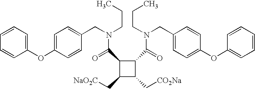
C1=CC=C(OC2=CC=C(CN(C(=O)C3C(C[NaO2C])C(C[CO2Na])C3C(N(CCC)CC3=CC=C(OC4=CC=CC=C4)C=C3)=O)CCC)C=C2)C=C1
